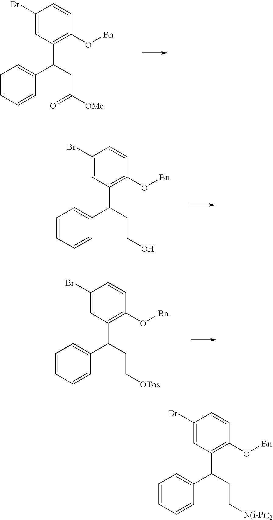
C1=CC=CC(C(CC(=O)[OMe])C2=C(O[Bn])C=CC(Br)=C2)=C1.C1=CC=CC(C(CCO)C2=C(O[Bn])C=CC(Br)=C2)=C1.C1=CC=CC(C(CC[OTos])C2=C(O[Bn])C=CC(Br)=C2)=C1.C1=CC=CC(C(CC[N(i-Pr)2])C2=C(O[Bn])C=CC(Br)=C2)=C1
